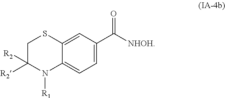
C1=C(C([NHOH])=O)C=C2C(=C1)N([R1])C([R2])([R2])CS2
